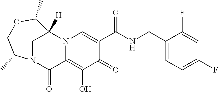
C1(F)=CC(F)=CC=C1CNC(C1=CN2C(=C(O)C1=O)C(=O)N1CC2([H])C(C)OCC1C)=O
